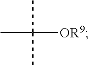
CC([OR9])(C)C
